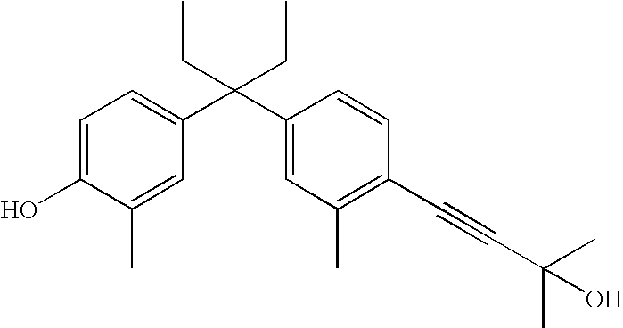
C1=C(O)C(C)=CC(C(C2=CC(C)=C(C#CC(O)(C)C)C=C2)(CC)CC)=C1
